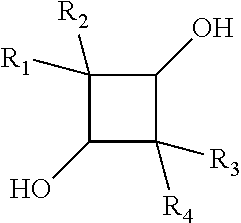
C1([R1])([R2])C(O)C([R3])([R4])C1O
